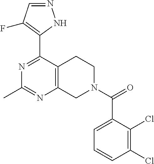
N1=C(C2=C(F)C=NN2)C2=C(N=C1C)CN(C(=O)C1=CC=CC(Cl)=C1Cl)CC2
